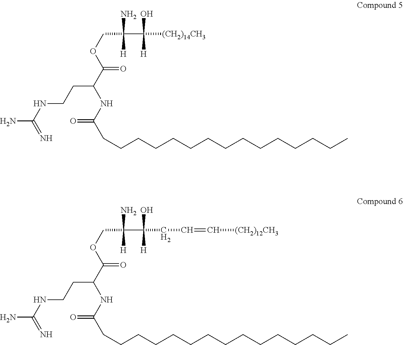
NC(NCCC(C(=O)OCC(N)([H])C(O)([H])[(CH2)14CH3])NC(=O)CCCCCCCCCCCCCCC)=N.NC(NCCC(C(=O)OCC(N)([H])C(O)([H])CC=C[(CH2)12CH3])NC(=O)CCCCCCCCCCCCCCC)=N
